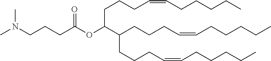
C(CCC=CCCCCC)C(C(CCCC=CCCCCC)CCCC=CCCCCC)OC(CCCN(C)C)=O
